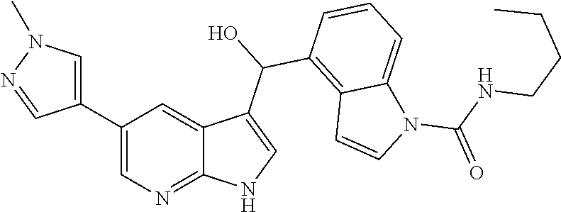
C1(C2=CN(C)N=C2)=CN=C2C(=C1)C(C(C1=C3C(=CC=C1)N(C(=O)NCCCC)C=C3)O)=CN2
